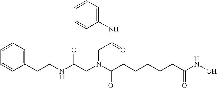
N(C(=O)CN(CC(NC1=CC=CC=C1)=O)C(=O)CCCCCC(NO)=O)CCC1=CC=CC=C1
